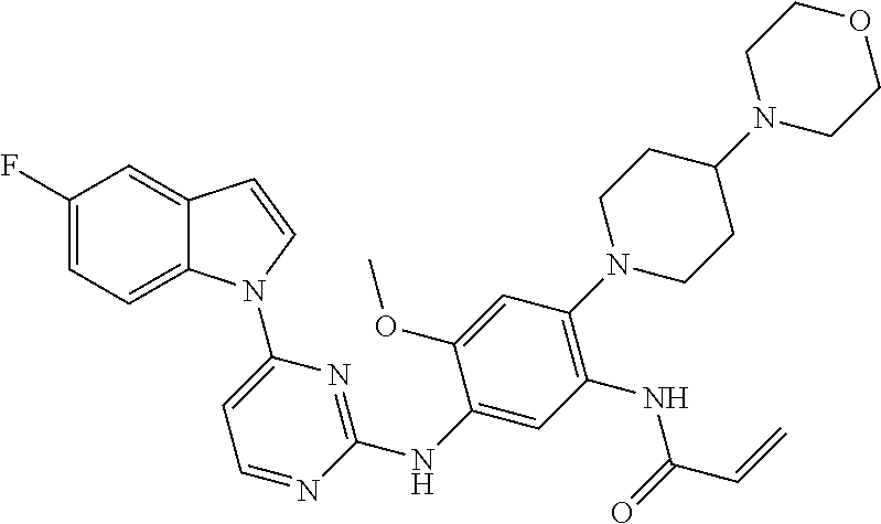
C1(NC2=NC(N3C4=CC=C(F)C=C4C=C3)=CC=N2)=CC(NC(C=C)=O)=C(N2CCC(N3CCOCC3)CC2)C=C1OC
